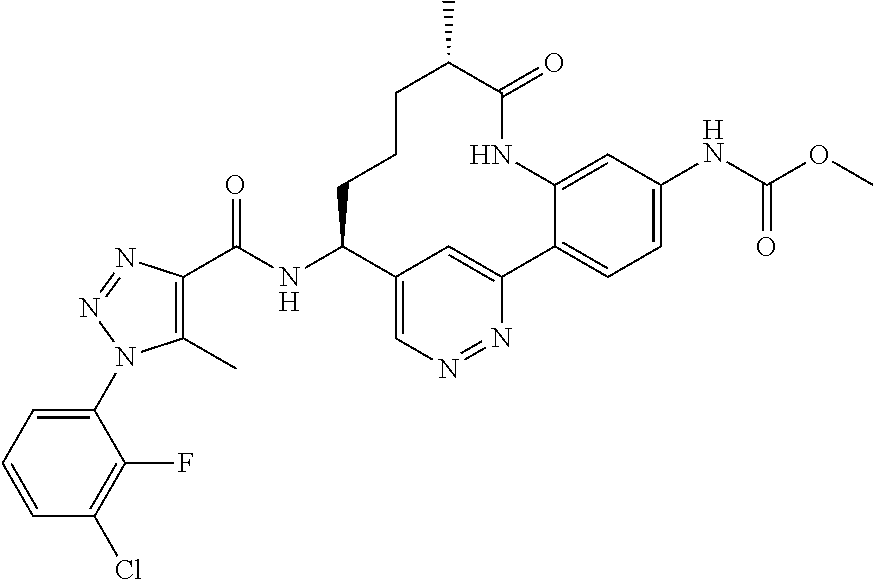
C1(C)=C(C(NC2CCCC(C)C(=O)NC3=CC(NC(OC)=O)=CC=C3C3=CC2=CN=N3)=O)N=NN1C1=CC=CC(Cl)=C1F
